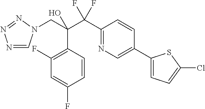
N1=CN(CC(C(F)(C2=NC=C(C3=CC=C(Cl)S3)C=C2)F)(O)C2=C(F)C=C(F)C=C2)N=N1
